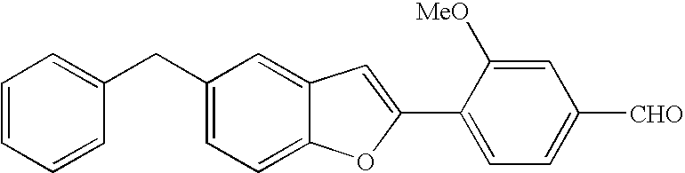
C(C1=CC=C2C(=C1)C=C(C1=CC=C([CHO])C=C1[MeO])O2)C1=CC=CC=C1
